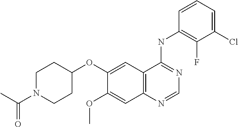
C1(OC2=CC3=C(C=C2OC)N=CN=C3NC2=C(F)C(Cl)=CC=C2)CCN(C(C)=O)CC1
